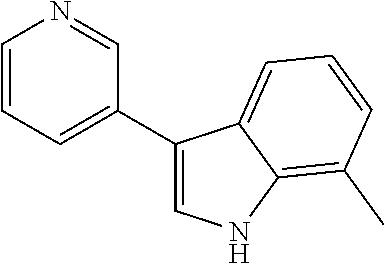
C1=CN=CC(C2=CNC3=C(C)C=CC=C23)=C1
